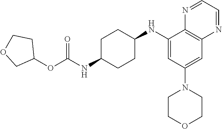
C1(NC2CCC(NC(OC3CCOC3)=O)CC2)=CC(N2CCOCC2)=CC2=C1N=CC=N2
